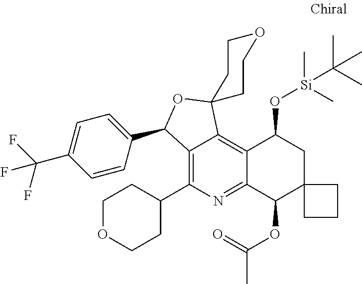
C12=C(C3CCOCC3)N=C3C(=C1C1(OC2C2=CC=C(C(F)(F)F)C=C2)CCOCC1)C(O[Si](C)(C)C(C)(C)C)CC1(C3OC(=O)C)CCC1
